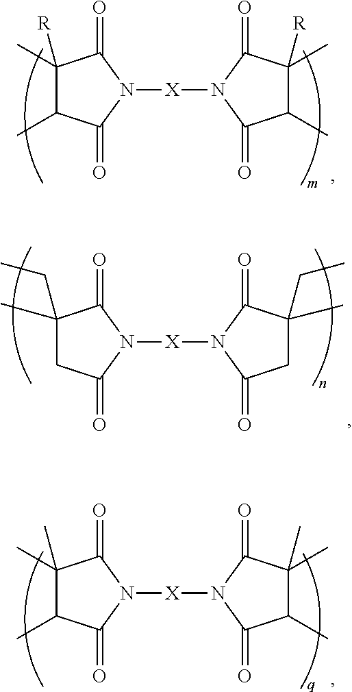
C1(C)([R])C(C)C(=O)N([X]N2C(=O)C(C)([R])C(C)C2=O)C1=O.C1(C)(CC)CC(=O)N([X]N2C(=O)C(C)(CC)CC2=O)C1=O.C1(C)(C)C(C)C(=O)N([X]N2C(=O)C(C)(C)C(C)C2=O)C1=O
